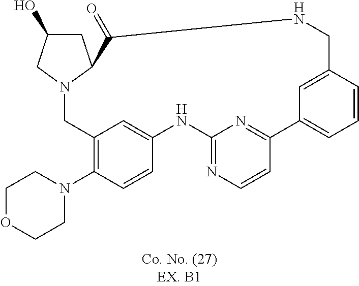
C1C(O)CN2C1C(=O)NCC1=CC(=CC=C1)C1=NC(=NC=C1)NC1=CC(=C(N3CCOCC3)C=C1)C2
